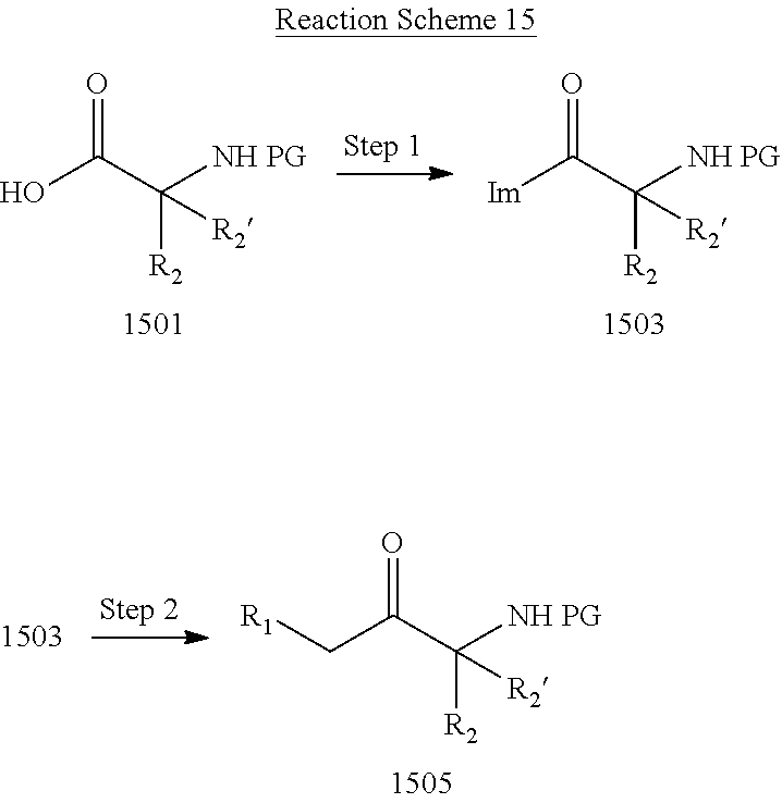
O=C(C([NH PG])([R2])[R2])O.O=C(C([NH PG])([R2])[R2])[Im].O=C(C([NH PG])([R2])[R2])C[R1]
